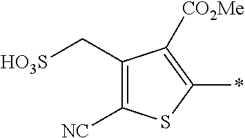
C1([NC])=C(C[HO3S])C([CO2Me])=C(*)S1
